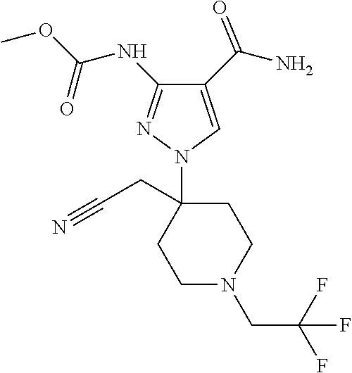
C1(C(N)=O)=CN(C2(CC#N)CCN(CC(F)(F)F)CC2)N=C1NC(OC)=O
